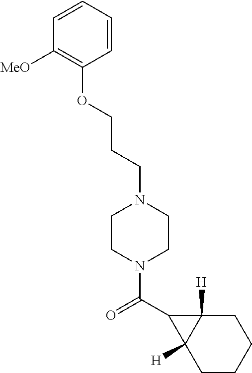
C1=CC=CC(OCCCN2CCN(C(=O)C3C4([H])C3([H])CCCC4)CC2)=C1[MeO]
